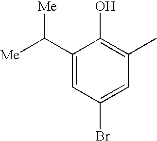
C1(C([Me])[Me])=CC(Br)=CC(C)=C1O
